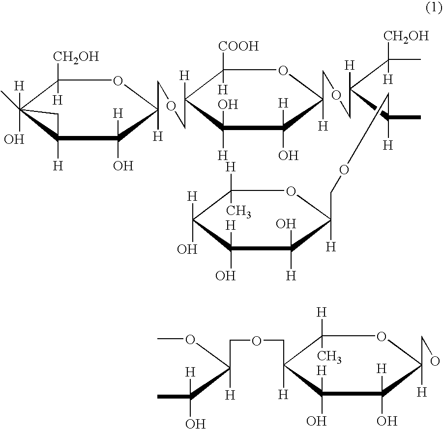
C1([CH2OH])([H])C2([H])(O)(C)C([H])(C([H])(O)C(COCC3([H])C([COOH])([H])OC(COCC(C([CH2OH])([H])C)(C([H])(COCC4([H])C(O)([H])C(O)([H])C([H])(O)C([H])(C)O4)C)[H])([H])C([H])(O)C3([H])O)([H])O1)C2.C(C(OC)(COCC1([H])C([H])(C)OC(CO)([H])C([H])(O)C1(O)[H])[H])([H])(O)C
